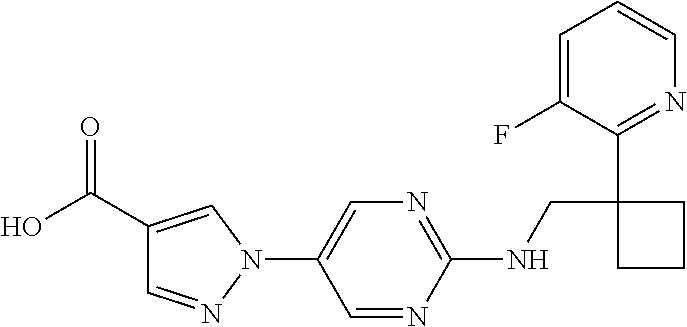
C1(NCC2(C3=NC=CC=C3F)CCC2)=NC=C(N2C=C(C(O)=O)C=N2)C=N1
